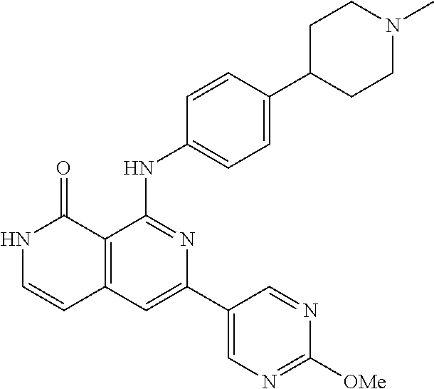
N1C=CC2=C(C1=O)C(NC1=CC=C(C3CCN(C)CC3)C=C1)=NC(C1=CN=C([OMe])N=C1)=C2
